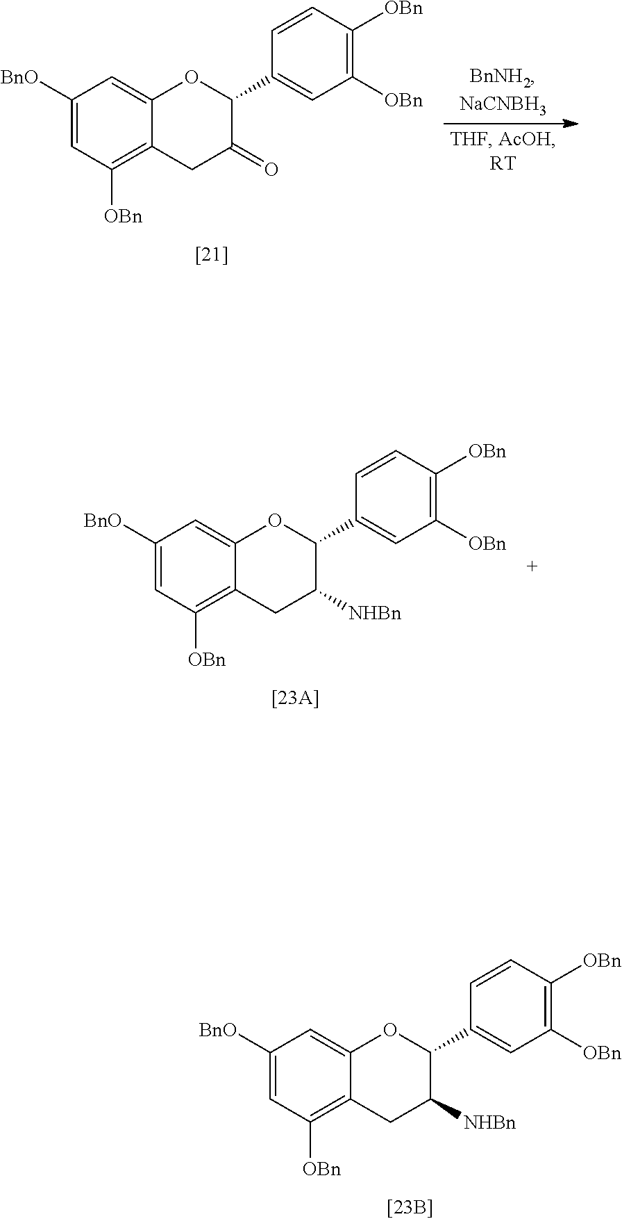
C1([BnO])=CC([OBn])=C2C(=C1)OC(C1=CC([OBn])=C([OBn])C=C1)C(=O)C2.C1([BnO])=CC([OBn])=C2C(=C1)OC(C1=CC([OBn])=C([OBn])C=C1)C([NHBn])C2.C1([BnO])=CC([OBn])=C2C(=C1)OC(C1=CC([OBn])=C([OBn])C=C1)C([NHBn])C2
